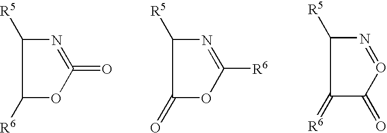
N1=C(=O)OC([R6])C1[R5].N1=C([R6])OC(=O)C1[R5].N1=OC(=O)C(=[R6])C1[R5]
